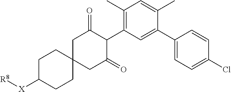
C1(C)=C(C2C(=O)CC3(CC2=O)CCC([X][R8])CC3)C=C(C2=CC=C(Cl)C=C2)C(C)=C1
